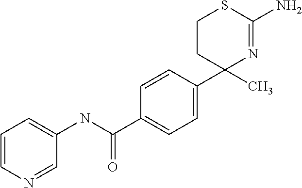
C1(C)(C2=CC=C(C(NC3=CC=CN=C3)=O)C=C2)N=C(N)SCC1
